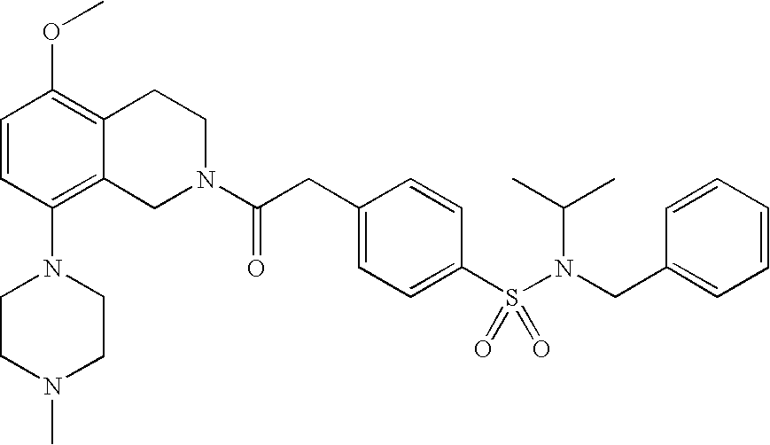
O(C1=C2C(=C(N3CCN(C)CC3)C=C1)CN(C(CC1=CC=C(S(N(CC3=CC=CC=C3)C(C)C)(=O)=O)C=C1)=O)CC2)C
